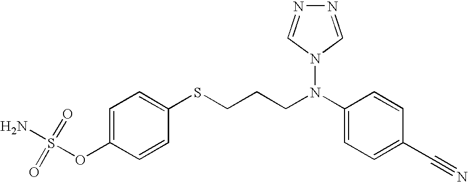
C1=C(OS(N)(=O)=O)C=CC(SCCCN(C2=CC=C(C#N)C=C2)N2C=NN=C2)=C1
